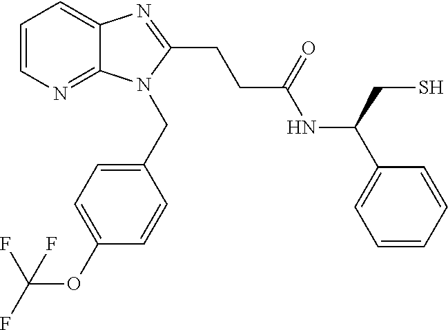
C1=CN=C2C(=C1)N=C(CCC(NC(C1=CC=CC=C1)CS)=O)N2CC1=CC=C(OC(F)(F)F)C=C1
